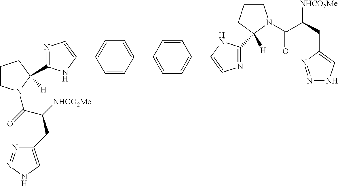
C1(C2=CC=C(C3=CN=C(C4([H])CCCN4C(=O)C([NHCO2Me])CC4=CNN=N4)N3)C=C2)=CC=C(C2=CN=C(C3([H])N(C(C(CC4=CNN=N4)[NHCO2Me])=O)CCC3)N2)C=C1
